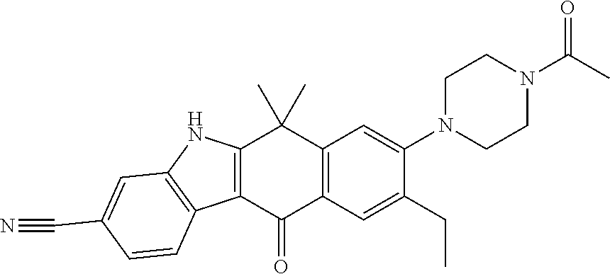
C12=C(C(=O)C3=C(C1(C)C)C=C(N1CCN(C(C)=O)CC1)C(CC)=C3)C1=C(N2)C=C(C#N)C=C1
